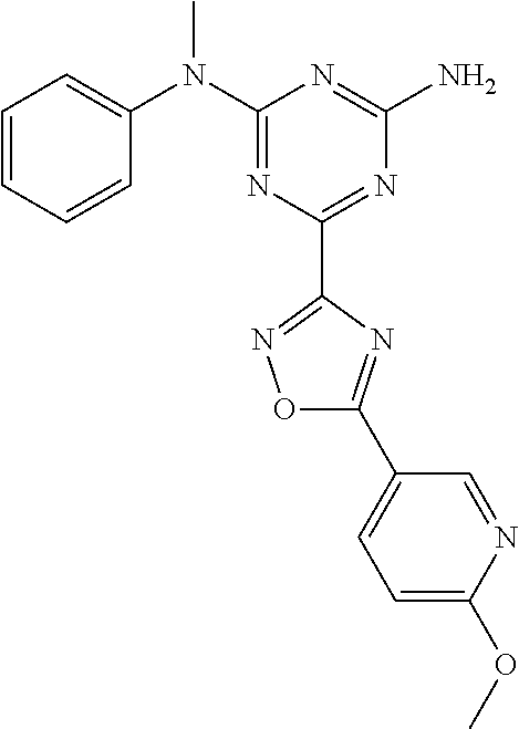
C1=CC=CC(N(C2=NC(C3=NOC(C4=CC=C(OC)N=C4)=N3)=NC(N)=N2)C)=C1
